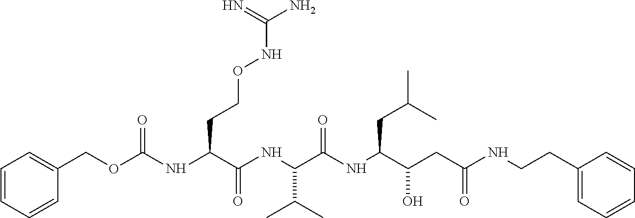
O(C(NC(C(NC(C(C)C)C(NC(C(O)CC(NCCC1=CC=CC=C1)=O)CC(C)C)=O)=O)CCONC(N)=N)=O)CC1=CC=CC=C1
